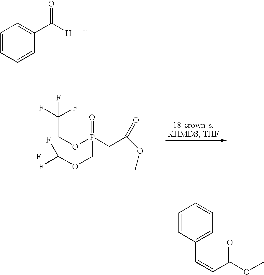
C1=CC=CC(C([H])=O)=C1.FC(F)(F)COP(=O)(CC(=O)OC)COC(F)(F)F.C1=CC(C=CC(OC)=O)=CC=C1
